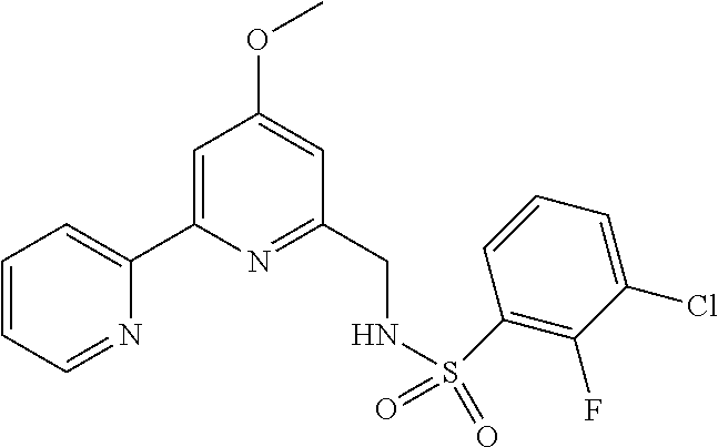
C1=CC=NC(C2=CC(OC)=CC(CNS(C3=C(F)C(Cl)=CC=C3)(=O)=O)=N2)=C1
